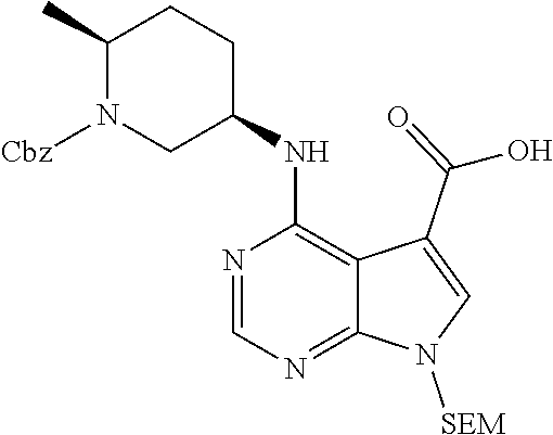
C1(C)N([Cbz])CC(NC2=C3C(=NC=N2)N([SEM])C=C3C(O)=O)CC1
